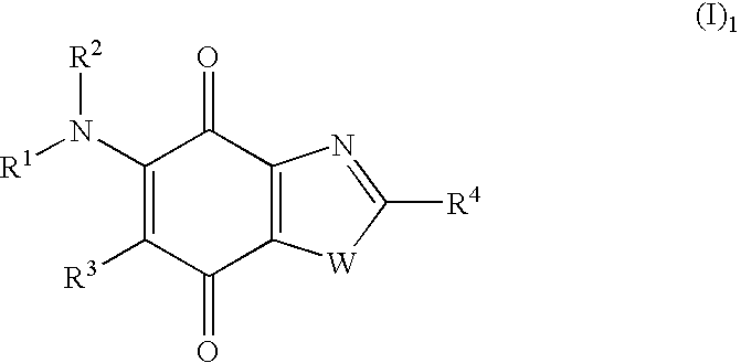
C12=C(N=C([R4])[W]1)C(=O)C(N([R2])[R1])=C([R3])C2=O
